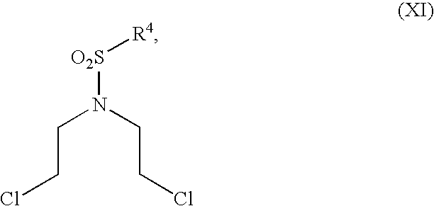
C(CCl)N(CCCl)[O2S][R4]
